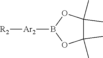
C1(C)(C)C(C)(C)OB([Ar2][R2])O1
